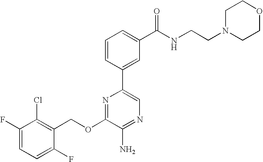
C1(OCC2=C(Cl)C(F)=CC=C2F)=NC(C2=CC(C(NCCN3CCOCC3)=O)=CC=C2)=CN=C1N
